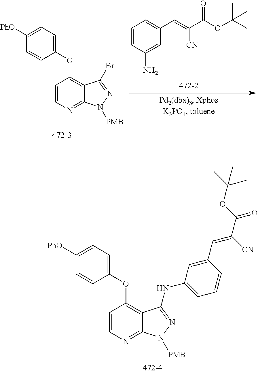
C1=CC(N)=CC(C=C(C(OC(C)(C)C)=O)[CN])=C1.C1=CN=C2C(=C1OC1=CC=C([PhO])C=C1)C(Br)=NN2[PMB].C1=CN=C2C(=C1OC1=CC=C([PhO])C=C1)C(NC1=CC=CC(C=C(C(OC(C)(C)C)=O)[CN])=C1)=NN2[PMB]
